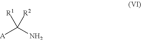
[A]C(N)([R2])[R1]
